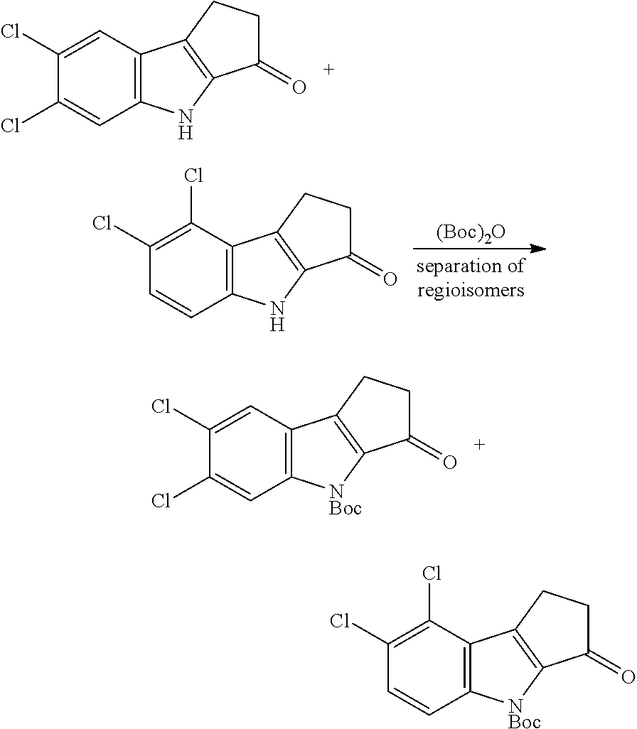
[(Boc)2O].C1(Cl)=C(Cl)C2=C(C=C1)NC1=C2CCC1=O.C1(Cl)=CC2=C(C=C1Cl)NC1=C2CCC1=O.C1(Cl)=CC2=C(C=C1Cl)[NBoc]C1=C2CCC1=O.C1(Cl)=C(Cl)C2=C(C=C1)[NBoc]C1=C2CCC1=O
